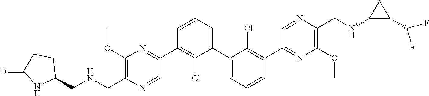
C1(OC)=C(CNCC2CCC(=O)N2)N=CC(C2=C(Cl)C(C3=CC=CC(C4=NC(OC)=C(CNC5C(C(F)F)C5)N=C4)=C3Cl)=CC=C2)=N1
